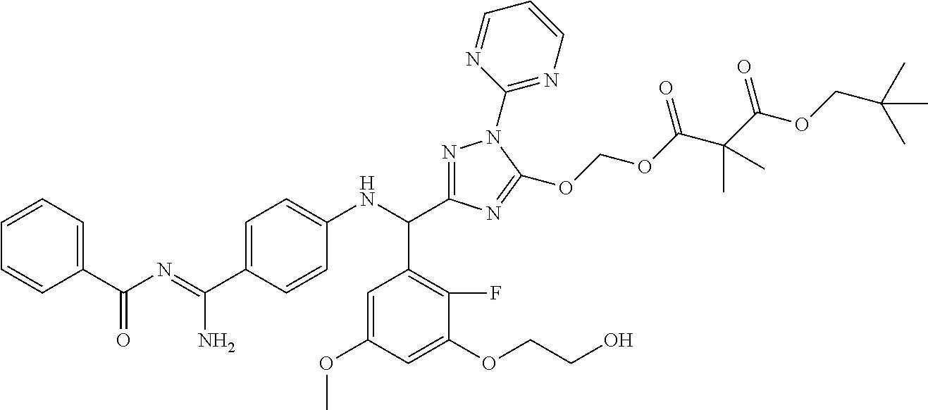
C1(C(N=C(C2=CC=C(NC(C3=NN(C4=NC=CC=N4)C(OCOC(C(C(OCC(C)(C)C)=O)(C)C)=O)=N3)C3=C(F)C(OCCO)=CC(OC)=C3)C=C2)N)=O)=CC=CC=C1
